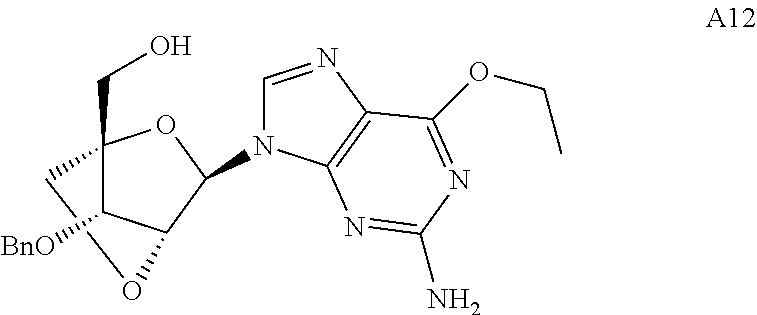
O1CC2(CO)C([BnO])C1C(N1C=NC3=C1N=C(N)N=C3OCC)O2
